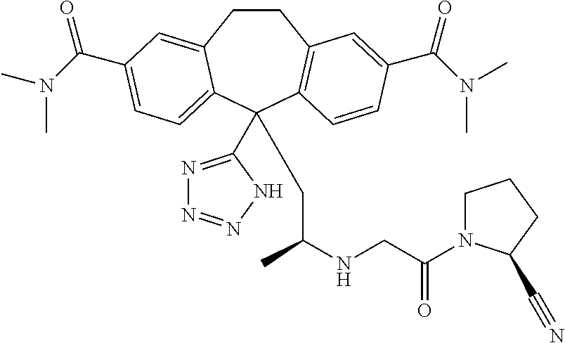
C1N(C(CNC(C)CC2(C3=NN=NN3)C3=CC=C(C(N(C)C)=O)C=C3CCC3=C2C=CC(C(N(C)C)=O)=C3)=O)C(C#N)CC1
